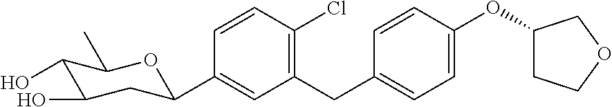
C1=CC(Cl)=C(CC2=CC=C(OC3CCOC3)C=C2)C=C1C1CC(O)C(O)C(C)O1
